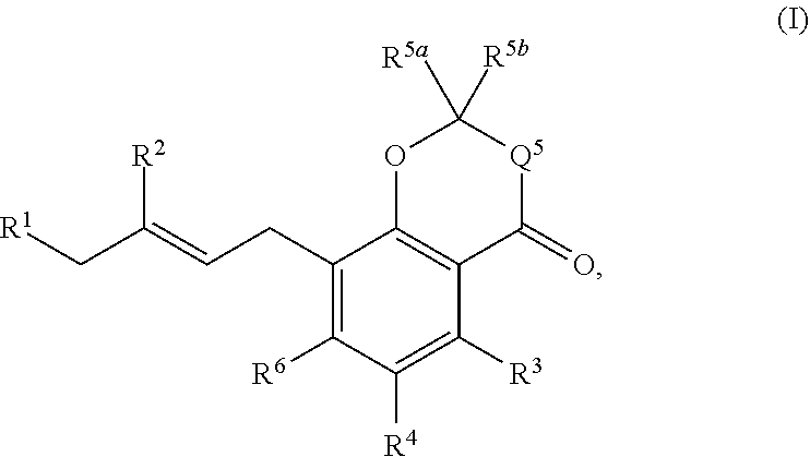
C1(CC=C(C[R1])[R2])=C([R6])C([R4])=C([R3])C2=C1OC([R5a])([R5b])[Q5]C2=O
